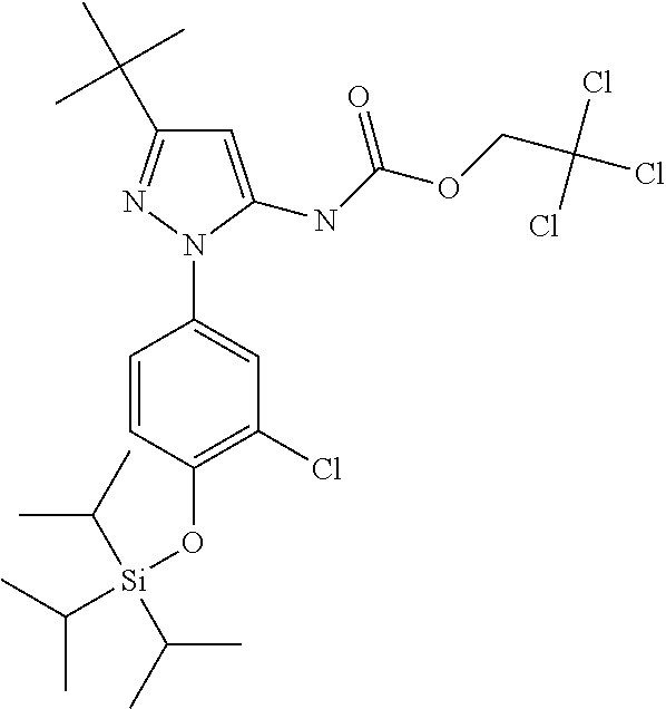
C1=CC(O[Si](C(C)C)(C(C)C)C(C)C)=C(Cl)C=C1N1N=C(C(C)(C)C)C=C1NC(OCC(Cl)(Cl)Cl)=O
